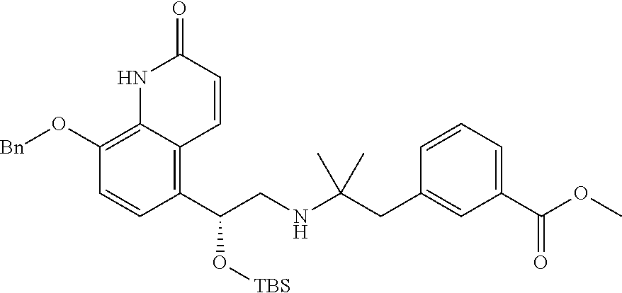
C1(C(CNC(CC2=CC(C(OC)=O)=CC=C2)(C)C)O[TBS])=C2C(=C(O[Bn])C=C1)NC(=O)C=C2
